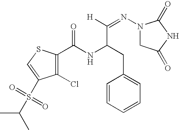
CC(S(=O)(=O)C1=CSC(C(NC(CC2=CC=CC=C2)C([H])=NN2CC(=O)NC2=O)=O)=C1Cl)C
